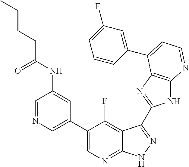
C1=NC=C(C2=CN=C3C(=C2F)C(C2=NC4=C(N2)N=CC=C4C2=CC(F)=CC=C2)=NN3)C=C1NC(CCCC)=O
